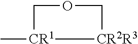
C[CR1]1COC[CR2R3]1
